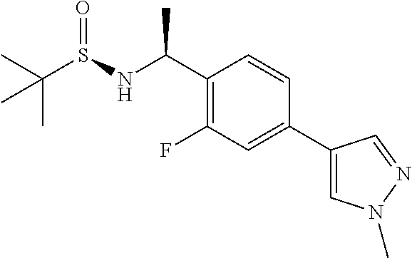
C1(C(NS(C(C)(C)C)=O)C)=C(F)C=C(C2=CN(C)N=C2)C=C1
